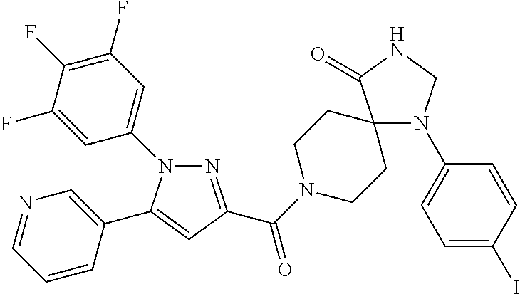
N1(C2=CC(F)=C(F)C(F)=C2)N=C(C(=O)N2CCC3(CC2)N(C2=CC=C(I)C=C2)CNC3=O)C=C1C1=CN=CC=C1
